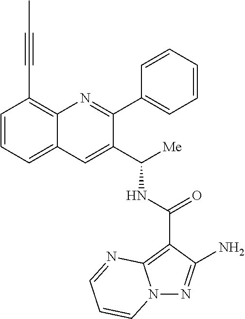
C1=CC=C2C(=C1C#CC)N=C(C1=CC=CC=C1)C(C([Me])NC(C1=C3N(N=C1N)C=CC=N3)=O)=C2
